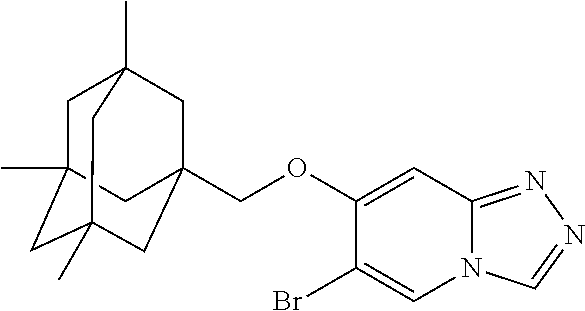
C(OC1=CC2=NN=CN2C=C1Br)C12CC3(C)CC(C)(CC(C)(C1)C3)C2
